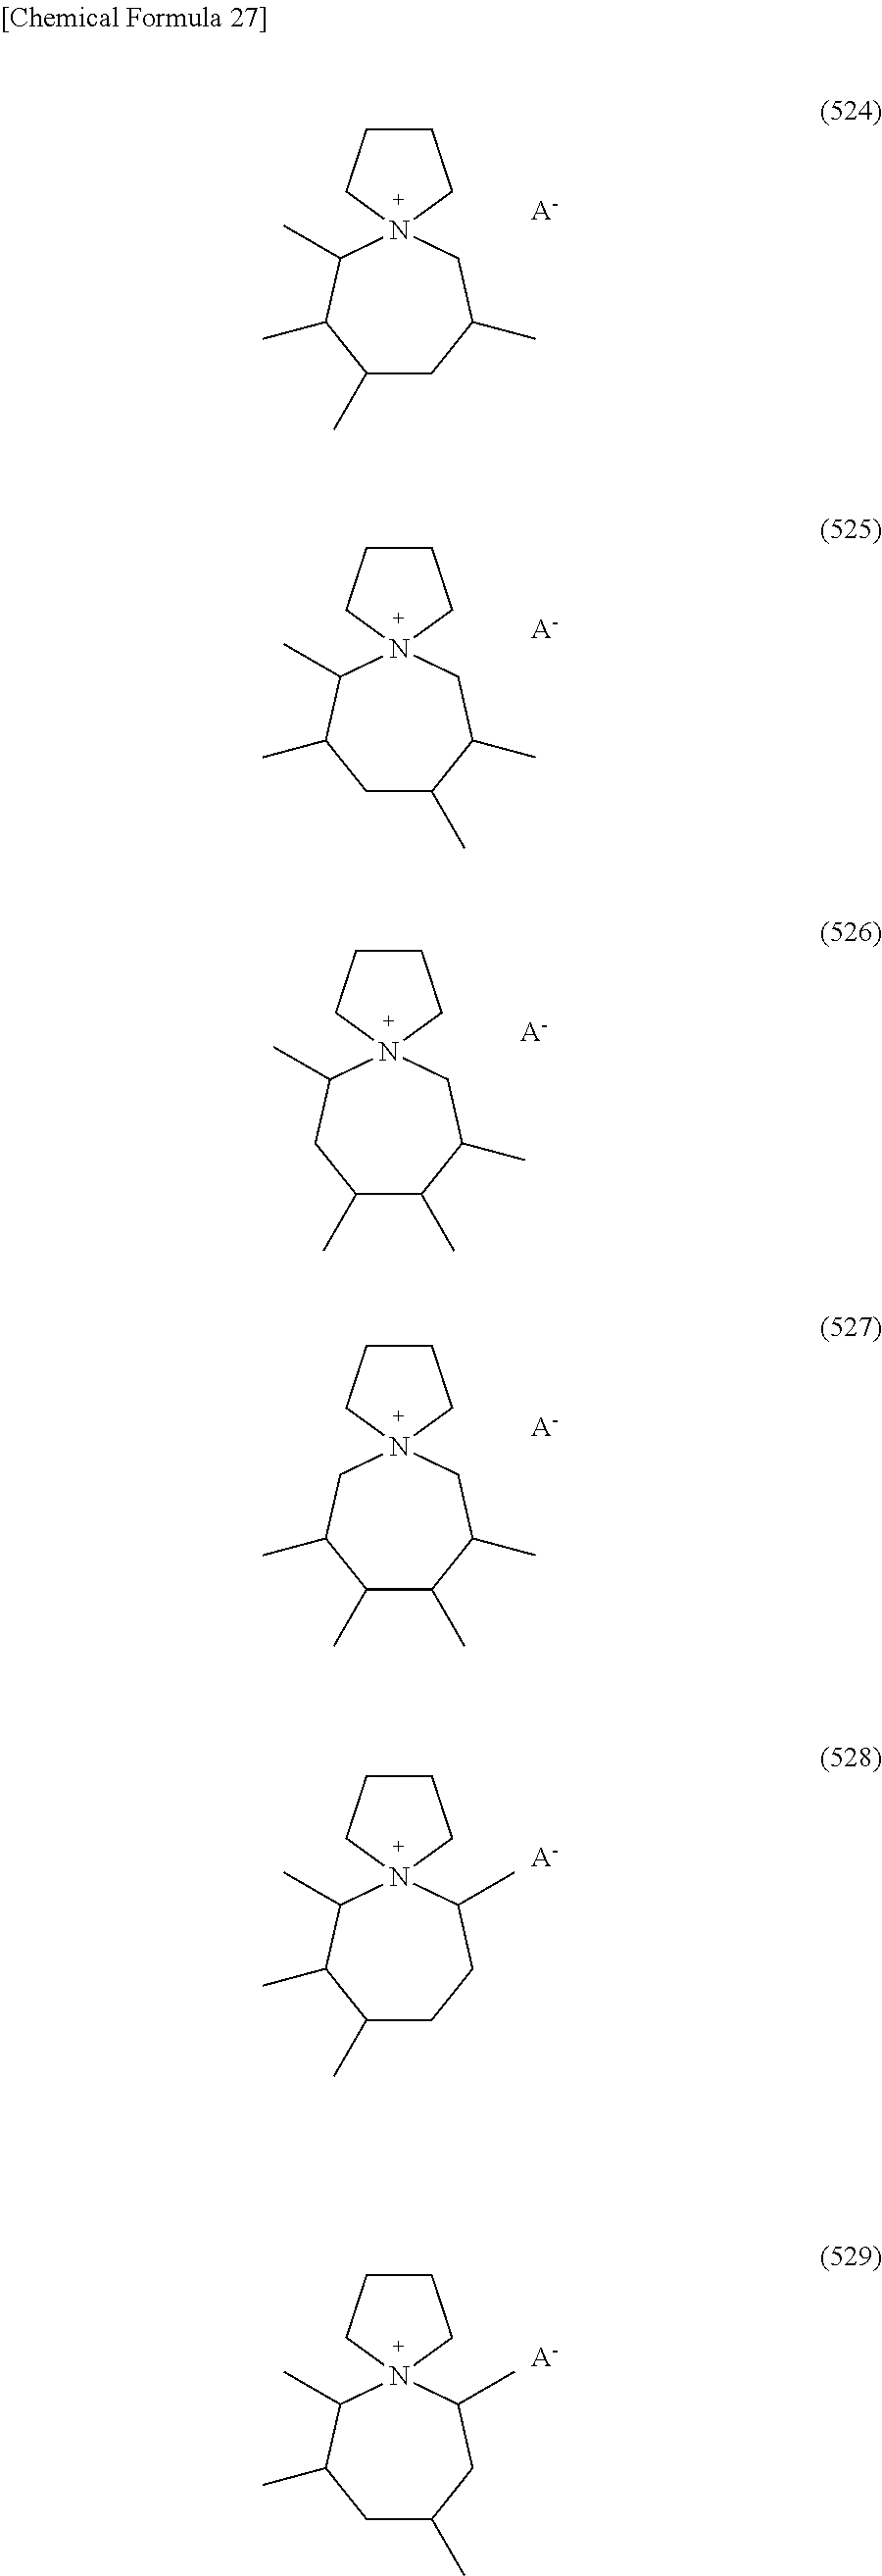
C1CCN2(C1)C(C)C(C)C(C)CC(C)C2.[A-].C1CCN2(C1)C(C)C(C)CC(C)C(C)C2.[A-].C1CCN2(C1)C(C)CC(C)C(C)C(C)C2.[A-].C1CCN2(C1)CC(C)C(C)C(C)C(C)C2.[A-].C1CCN2(C1)C(C)C(C)C(C)CCC2C.[A-].C1CCN2(C1)C(C)C(C)CC(C)CC2C.[A-]
